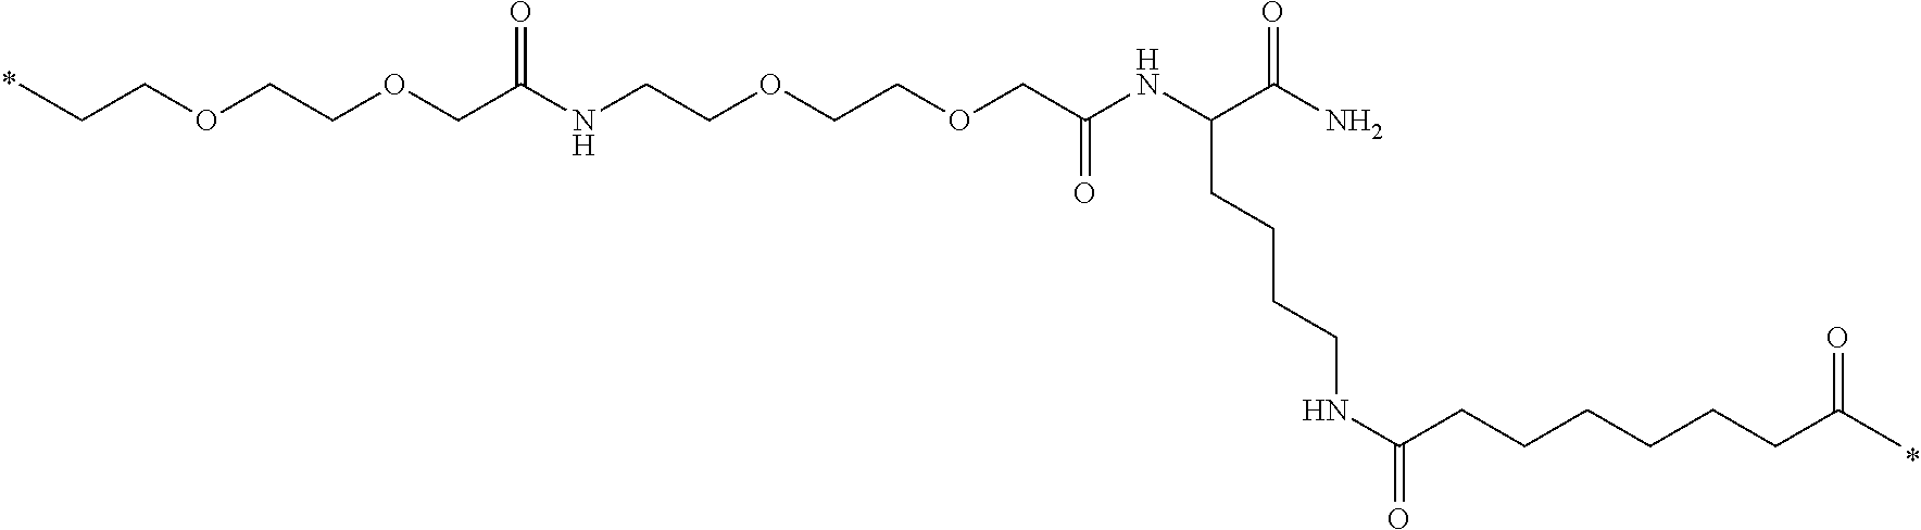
CCCOCCOCC(NCCOCCOCC(NC(C(N)=O)CCCCNC(=O)CCCCCCC(C)=O)=O)=O
